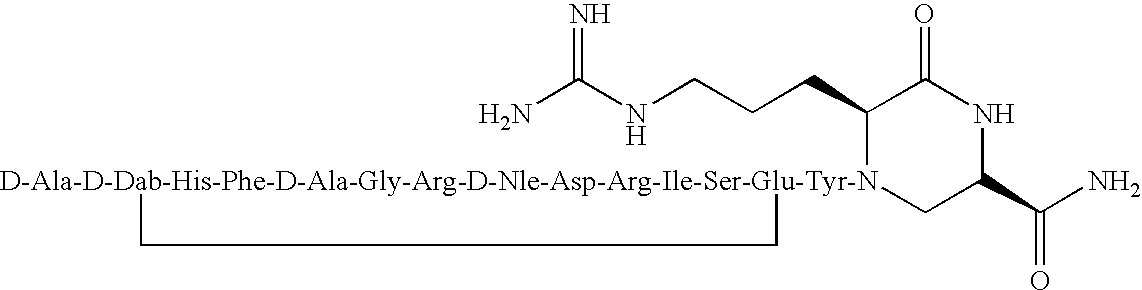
NC(NCCCC1[D-Ala-D-Dab-His-Phe-D-Ala-Gly-Arg-D-Nle-Asp-Arg-Ile-Ser-Glu-Tyr-N]2(CC(C(N)=O)NC1=O)CC2)=N
